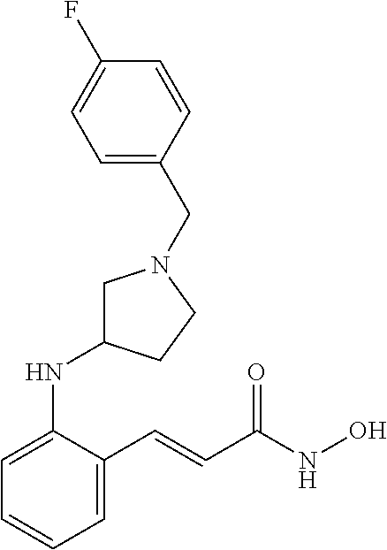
C1=C(C=CC(NO)=O)C(NC2CN(CC3=CC=C(F)C=C3)CC2)=CC=C1
